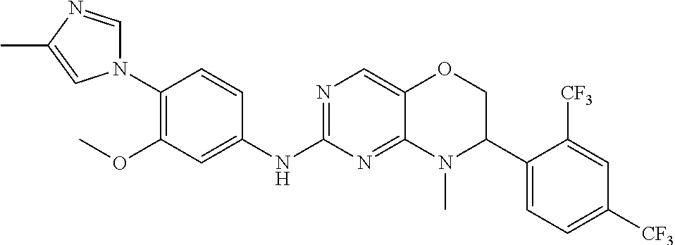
N1(C2=C(OC)C=C(NC3=NC=C4C(=N3)N(C)C(C3=CC=C([CF3])C=C3[CF3])CO4)C=C2)C=NC(C)=C1
